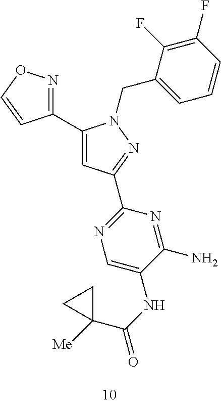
C1(C2=NOC=C2)=CC(C2=NC=C(NC(C3([Me])CC3)=O)C(N)=N2)=NN1CC1=CC=CC(F)=C1F
